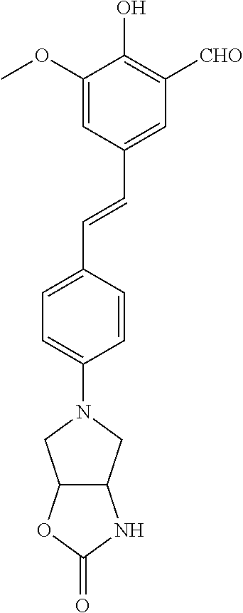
C1=C(OC)C(O)=C([CHO])C=C1C=CC1=CC=C(N2CC3C(C2)NC(=O)O3)C=C1
